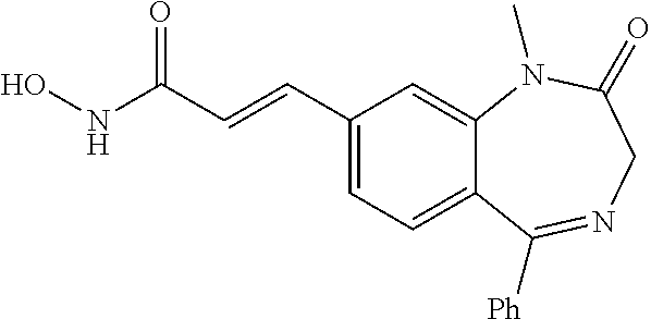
ONC(C=CC1=CC=C2C(=C1)N(C)C(=O)CN=C2[Ph])=O
